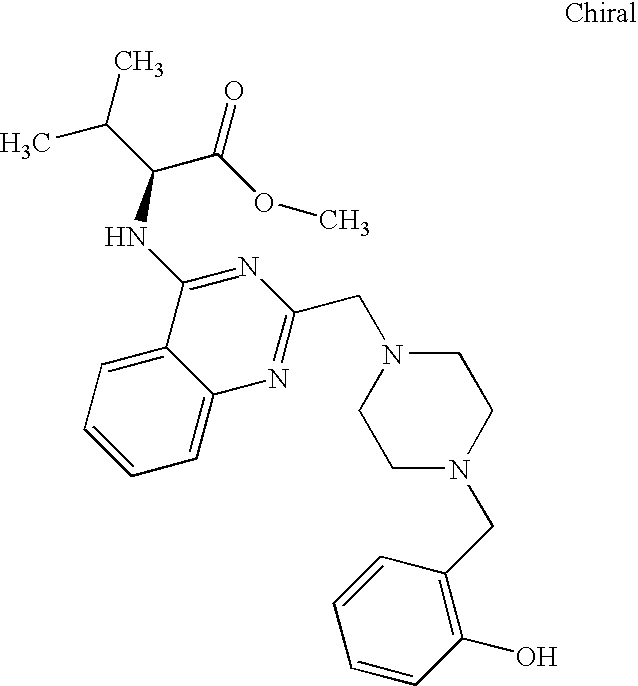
C1=CC=C2C(=C1)C(NC(C(C)C)C(OC)=O)=NC(CN1CCN(CC3=C(O)C=CC=C3)CC1)=N2
